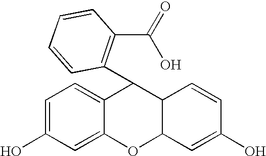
C1=C(O)C=C2C(=C1)C(C1=C(C(O)=O)C=CC=C1)C1C(O2)C=C(O)C=C1
